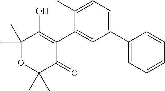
C1(C2=CC=C(C)C(C3=C(O)C(C)(C)OC(C)(C)C3=O)=C2)=CC=CC=C1
